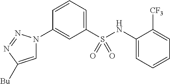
C1=C([Bu])N=NN1C1=CC(S(NC2=CC=CC=C2[CF3])(=O)=O)=CC=C1
